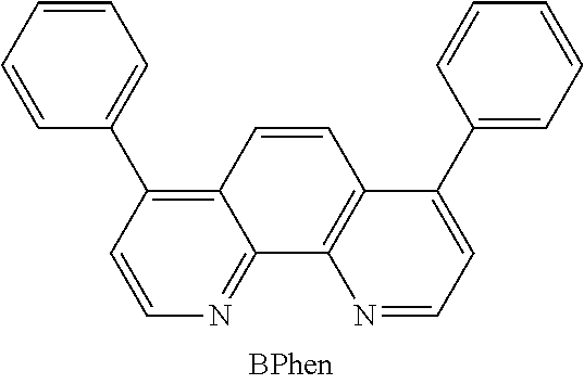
C12=C(C3=CC=CC=C3)C=CN=C1C1=C(C=C2)C(C2=CC=CC=C2)=CC=N1
